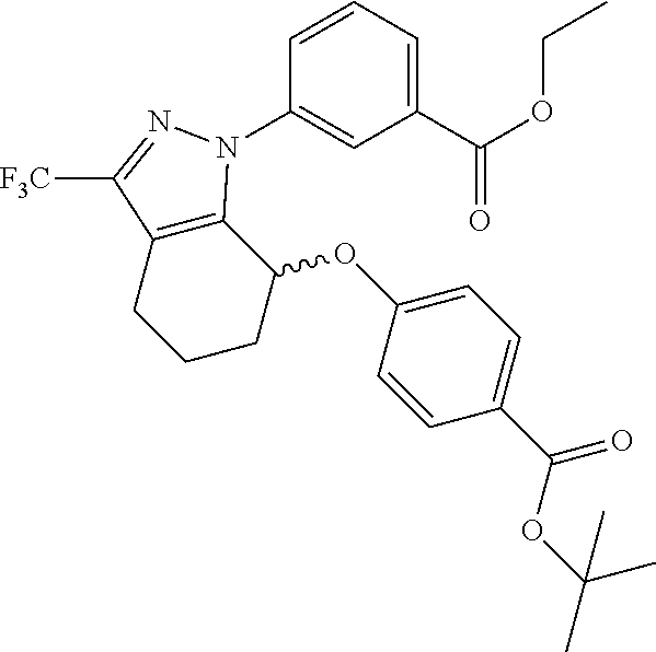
C1(C(OCC)=O)=CC=CC(N2C3=C(C([F3C])=N2)CCCC3OC2=CC=C(C(OC(C)(C)C)=O)C=C2)=C1
